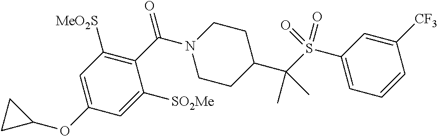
C1([SO2Me])=CC(OC2CC2)=CC([MeO2S])=C1C(N1CCC(C(S(C2=CC=CC([CF3])=C2)(=O)=O)(C)C)CC1)=O
